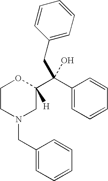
C1CN(CC2=CC=CC=C2)CC(C(C2=CC=CC=C2)(O)CC2=CC=CC=C2)([H])O1
